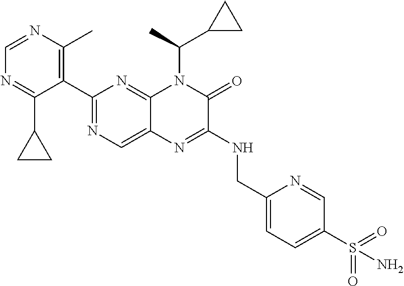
C1=NC(C)=C(C2=NC=C3C(=N2)N(C(C2CC2)C)C(=O)C(NCC2=CC=C(S(=O)(=O)N)C=N2)=N3)C(C2CC2)=N1
